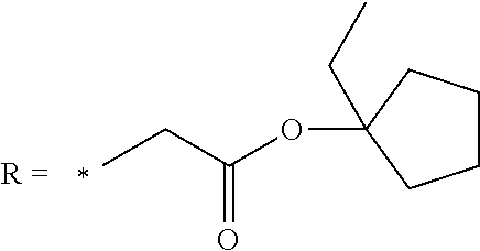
O(C(CC)=O)C1(CC)CCCC1
